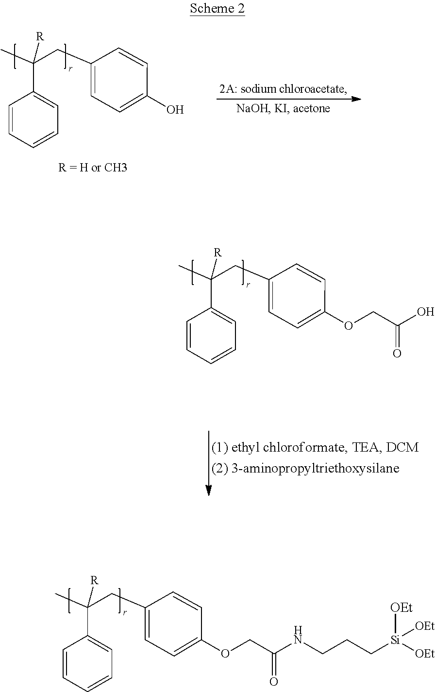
[Si](CCCNC(COC1=CC=C(CC(C)(C2=CC=CC=C2)[R])C=C1)=O)([OEt])([OEt])[OEt].OC1=CC=C(CC(C)(C2=CC=CC=C2)[R])C=C1.C(COC1=CC=C(CC(C)(C2=CC=CC=C2)[R])C=C1)(=O)O
